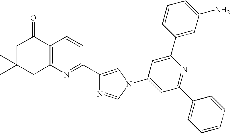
C1C(C)(C)CC2=C(C1=O)C=CC(C1=CN(C3=CC(C4=CC=CC=C4)=NC(C4=CC(N)=CC=C4)=C3)C=N1)=N2
